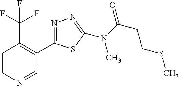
N(C(CCSC)=O)(C)C1=NN=C(C2=C(C(F)(F)F)C=CN=C2)S1
